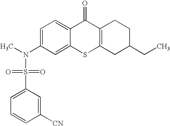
C1=C(N(S(C2=CC=CC([CN])=C2)(=O)=O)C)C=C2C(=C1)C(=O)C1=C(S2)CC(CC)CC1
